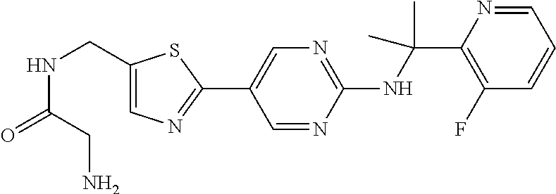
C1(NC(C2=C(F)C=CC=N2)(C)C)=NC=C(C2=NC=C(CNC(=O)CN)S2)C=N1
